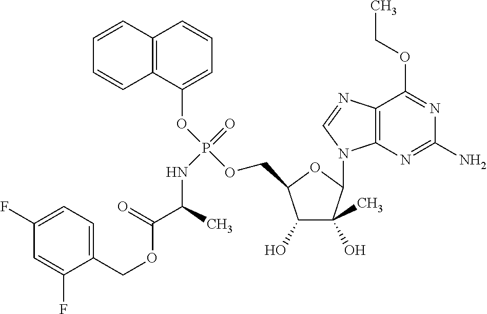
C1(O)C(C)(O)C(N2C3=C(N=C2)C(OCC)=NC(N)=N3)OC1COP(OC1=CC=CC2=C1C=CC=C2)(=O)NC(C(OCC1=CC=C(F)C=C1F)=O)C
